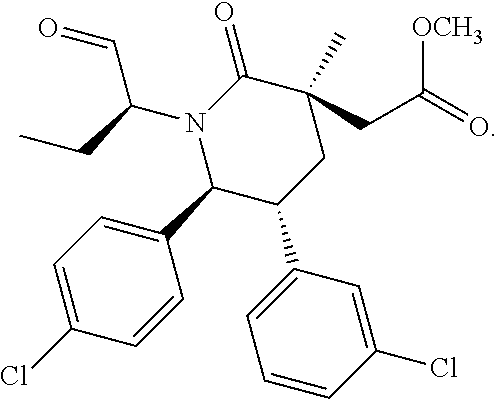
N1(C(CC)C=O)C(C2=CC=C(Cl)C=C2)C(C2=CC=CC(Cl)=C2)CC(C)(CC(=O)[OCH3])C1=O
